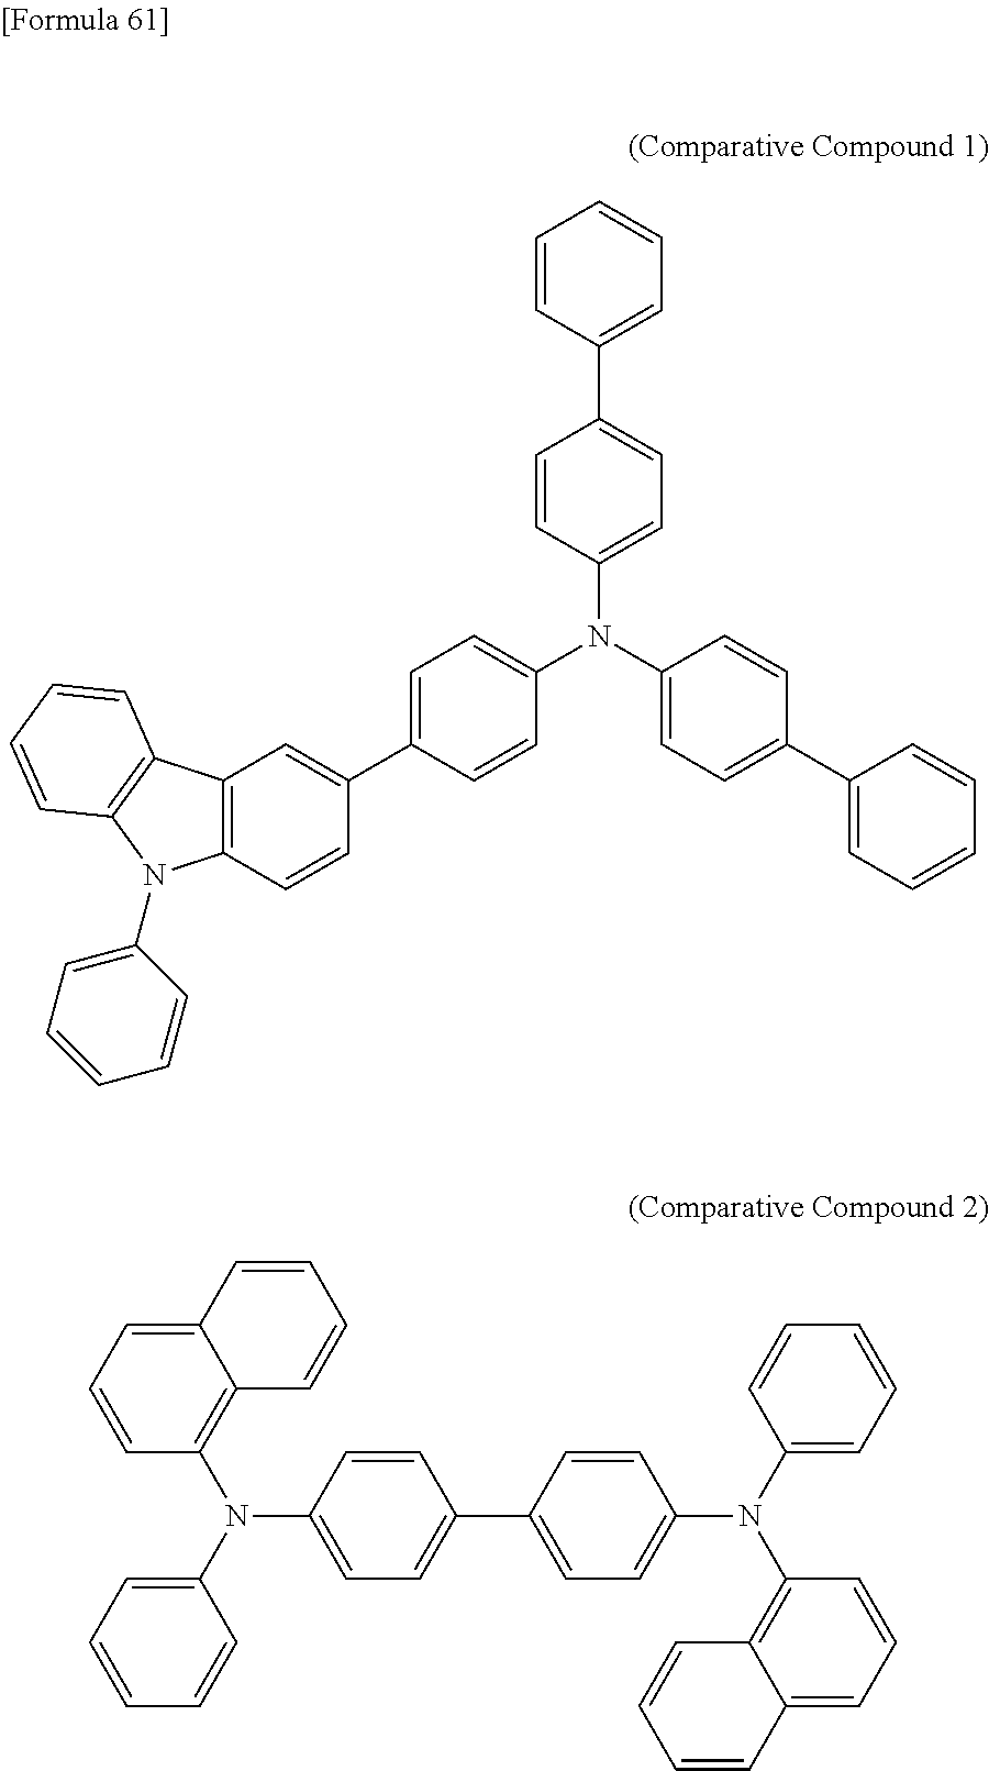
C1=CC(C2=CC=C(N(C3=CC=C(C4=CC=CC=C4)C=C3)C3=CC=C(C4=CC5=C(C=C4)N(C4=CC=CC=C4)C4=C5C=CC=C4)C=C3)C=C2)=CC=C1.C1=CC(N(C2=CC=CC=C2)C2=C3C(=CC=C2)C=CC=C3)=CC=C1C1=CC=C(N(C2=CC=CC=C2)C2=C3C(=CC=C2)C=CC=C3)C=C1
